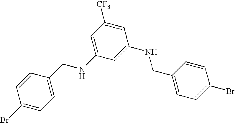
C1(Br)=CC=C(CNC2=CC([CF3])=CC(NCC3=CC=C(Br)C=C3)=C2)C=C1
